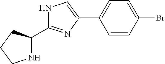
C1=CC(Br)=CC=C1C1=CNC(C2NCCC2)=N1
